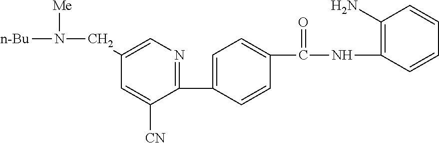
C1(C2=CC=C(C(NC3=C(N)C=CC=C3)=O)C=C2)=NC=C(CN([n-Bu])[Me])C=C1[CN]
